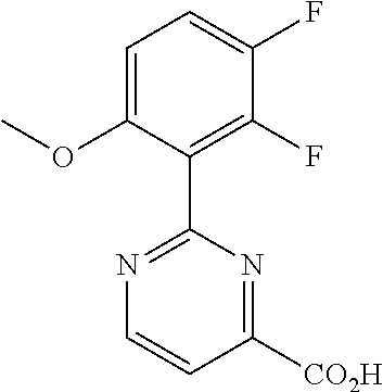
C1(C2=NC=CC([CO2H])=N2)=C(F)C(F)=CC=C1OC
